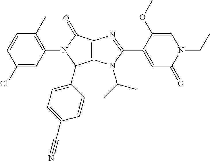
C12=C(N(C(C)C)C(C3=CC(=O)N(CC)C=C3OC)=N1)C(C1=CC=C(C#N)C=C1)N(C1=C(C)C=CC(Cl)=C1)C2=O
